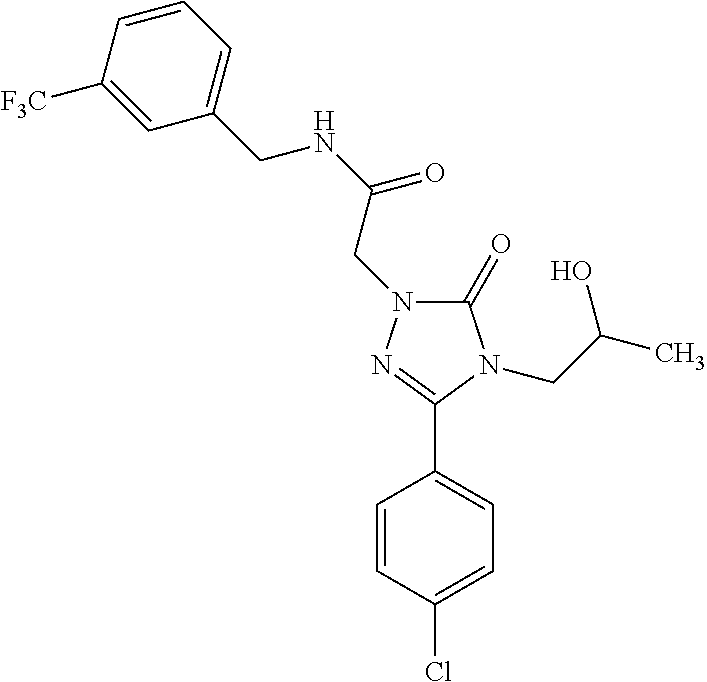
C1(Cl)=CC=C(C2=NN(CC(NCC3=CC=CC([F3C])=C3)=O)C(=O)N2CC(C)O)C=C1
